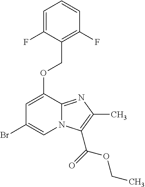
C1=C(F)C(COC2=CC(Br)=CN3C2=NC(C)=C3C(=O)OCC)=C(F)C=C1
